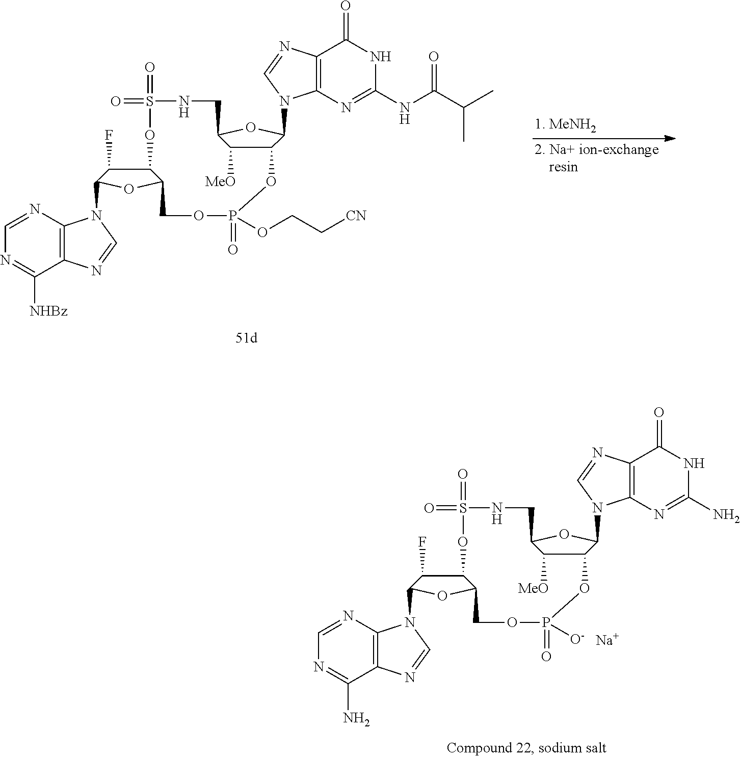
C12=C(N=C(N)NC1=O)N(C1C3C([MeO])C(O1)CNS(=O)(=O)OC1C(F)C(N4C5=C(C(N)=NC=N5)N=C4)OC1COP(=O)([O-])O3)C=N2.[Na].C12=C(N=C(NC(=O)C(C)C)NC1=O)N(C1C3C([MeO])C(O1)CNS(=O)(=O)OC1C(F)C(N4C5=C(C([NHBz])=NC=N5)N=C4)OC1COP(=O)(OCC[CN])O3)C=N2
